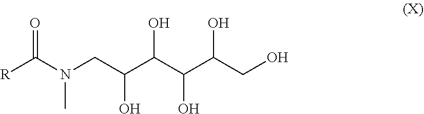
O=C(N(CC(C(C(C(CO)O)O)O)O)C)[R]
